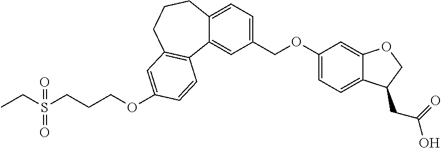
C(OC1=CC=C2C(=C1)OCC2CC(=O)O)C1=CC=C2C(=C1)C1=C(CCC2)C=C(OCCCS(=O)(CC)=O)C=C1
